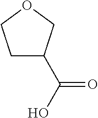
C1C(C(O)=O)COC1
